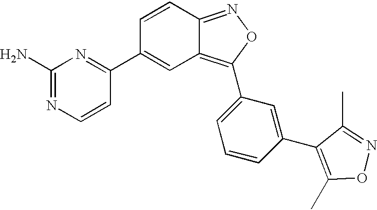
C1(N)=NC=CC(C2=CC3=C(C4=CC=CC(C5=C(C)ON=C5C)=C4)ON=C3C=C2)=N1
